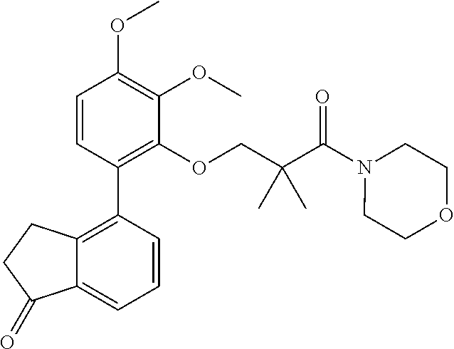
C1=CC(C2=C3C(=CC=C2)C(=O)CC3)=C(OCC(C(N2CCOCC2)=O)(C)C)C(OC)=C1OC
